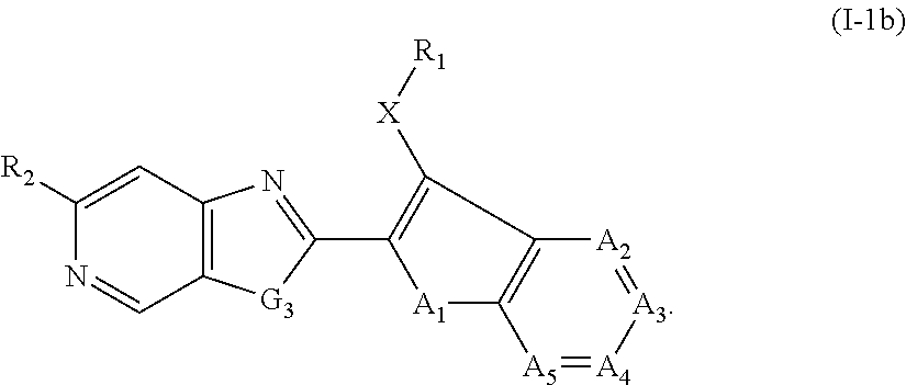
[A5]1=[A4][A3]=[A2]C2=C1[A1]C(C1=NC3=C([G3]1)C=NC([R2])=C3)=C2[X][R1]
